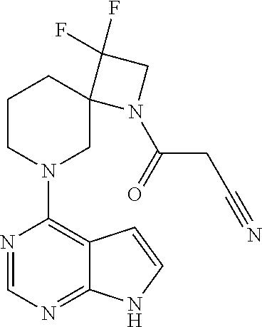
N1=CN=C2C(=C1N1CC3(CCC1)N(C(CC#N)=O)CC3(F)F)C=CN2
